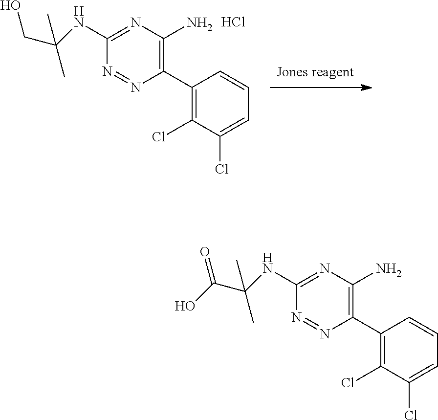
C1(C2=C(N)N=C(NC(CO)(C)C)N=N2)=C(Cl)C(Cl)=CC=C1.Cl.C1(C2=C(N)N=C(NC(C(=O)O)(C)C)N=N2)=C(Cl)C(Cl)=CC=C1
